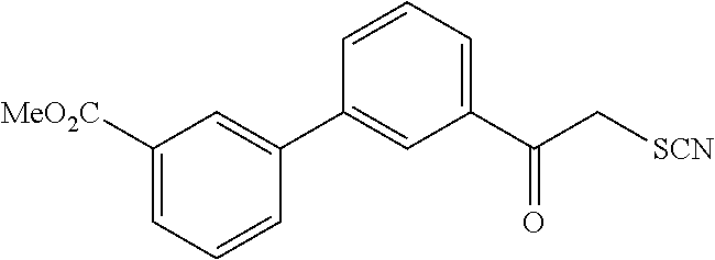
C1([MeO2C])=CC=CC(C2=CC(C(C[SCN])=O)=CC=C2)=C1
